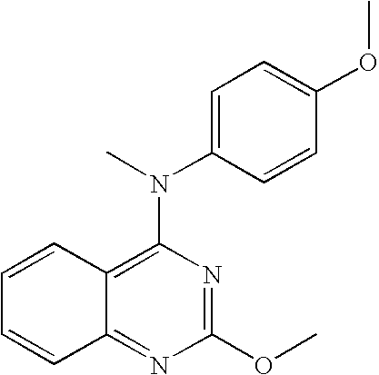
C12=NC(OC)=NC(N(C3=CC=C(OC)C=C3)C)=C1C=CC=C2
